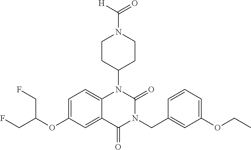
C12=CC=C(OC(CF)CF)C=C1C(=O)N(CC1=CC(OCC)=CC=C1)C(=O)N2C1CCN(C(=O)[H])CC1
